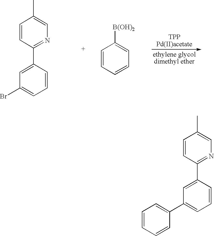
C1=C(C2=NC=C(C)C=C2)C=CC=C1Br.C1=CC=CC=C1[B(OH)2].C1(C2=CC=CC=C2)=CC=CC(C2=NC=C(C)C=C2)=C1
